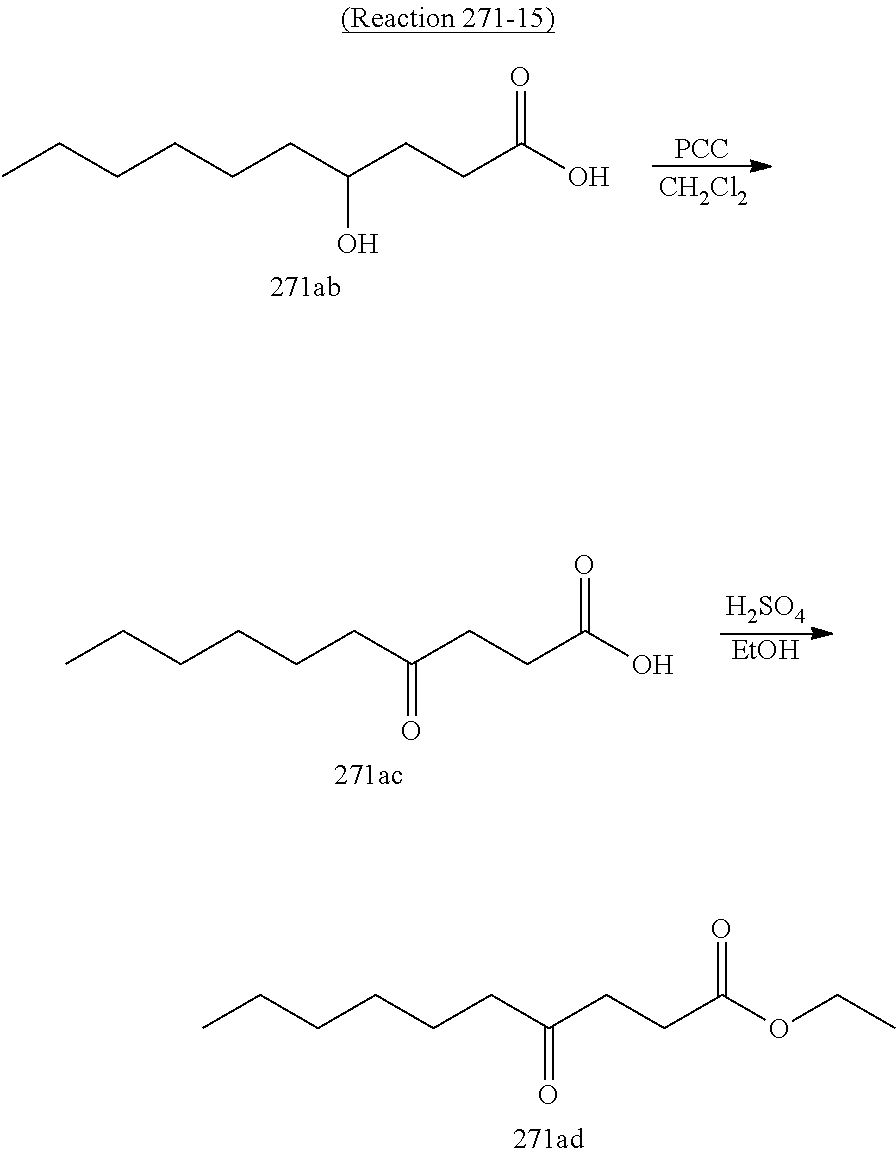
[PCC].[CH2Cl2].CCCCCCC(CCC(O)=O)O.[H2SO4].[EtOH].CCCCCCC(CCC(O)=O)=O.CCCCCCC(CCC(OCC)=O)=O
